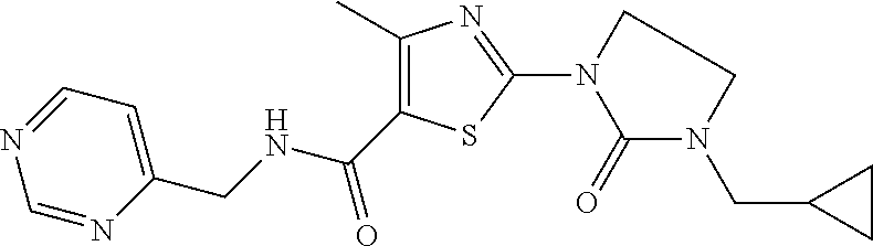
C1(C)=C(C(NCC2=CC=NC=N2)=O)SC(N2CCN(CC3CC3)C2=O)=N1
